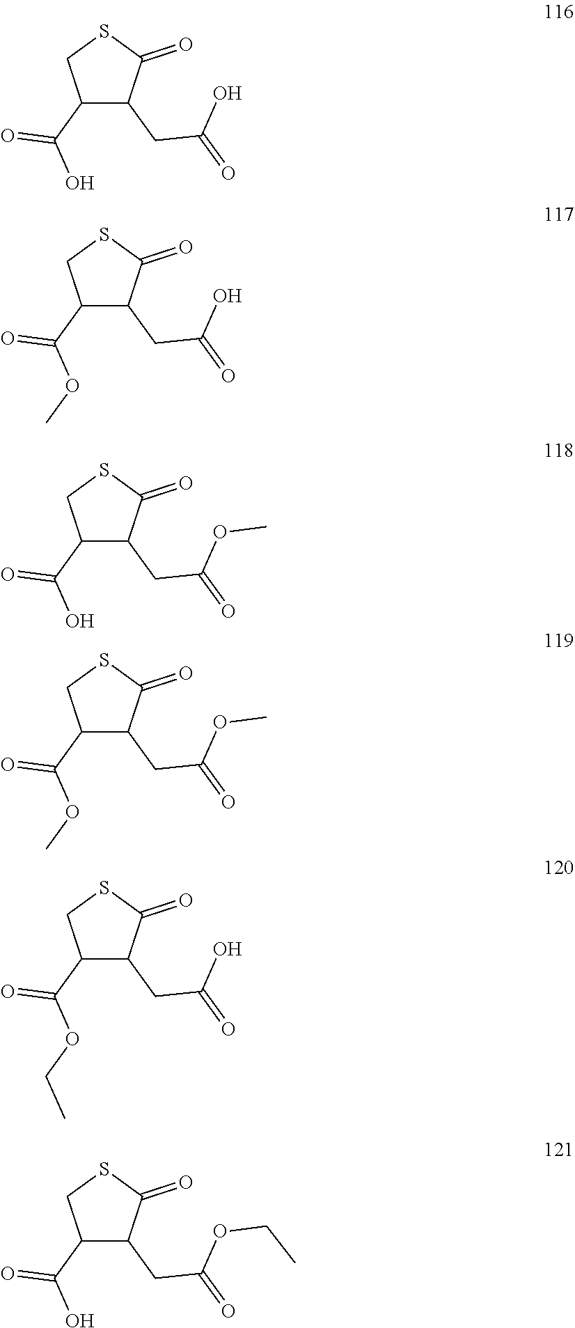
C1(C(O)=O)C(CC(=O)O)C(=O)SC1.C1(C(OC)=O)C(CC(=O)O)C(=O)SC1.C1(C(O)=O)C(CC(=O)OC)C(=O)SC1.C1(C(OC)=O)C(CC(=O)OC)C(=O)SC1.C1(C(OCC)=O)C(CC(=O)O)C(=O)SC1.C1(C(O)=O)C(CC(=O)OCC)C(=O)SC1
